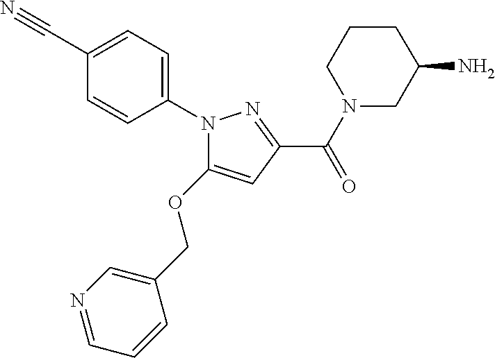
C1(C#N)=CC=C(N2C(OCC3=CN=CC=C3)=CC(C(N3CC(N)CCC3)=O)=N2)C=C1
